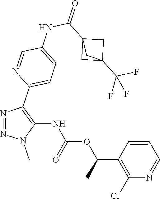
N1=NN(C)C(NC(OC(C2=C(Cl)N=CC=C2)C)=O)=C1C1=CC=C(NC(C23CC(C(F)(F)F)(C2)C3)=O)C=N1
